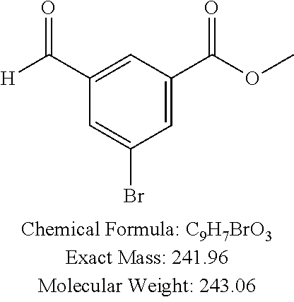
C(C1=CC(C(OC)=O)=CC(Br)=C1)([H])=O
